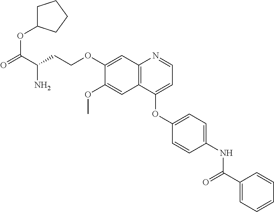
C12=C(C(OC3=CC=C(NC(C4=CC=CC=C4)=O)C=C3)=CC=N1)C=C(OC)C(OCCC(N)C(OC1CCCC1)=O)=C2
